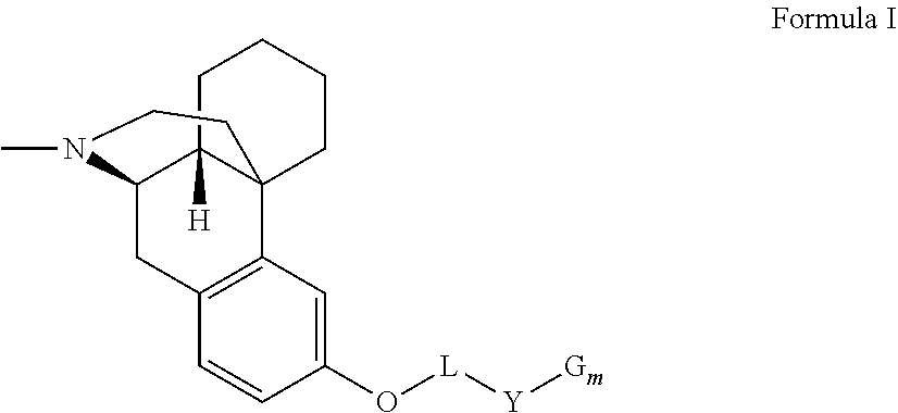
C12=C(C=CC(O[L][Y][Gm])=C1)CC1C3([H])C2(CCCC3)CCN1C
